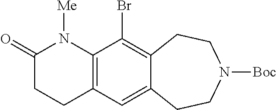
C12=C(C(Br)=C3C(=C1)CCN([Boc])CC3)N([Me])C(=O)CC2
